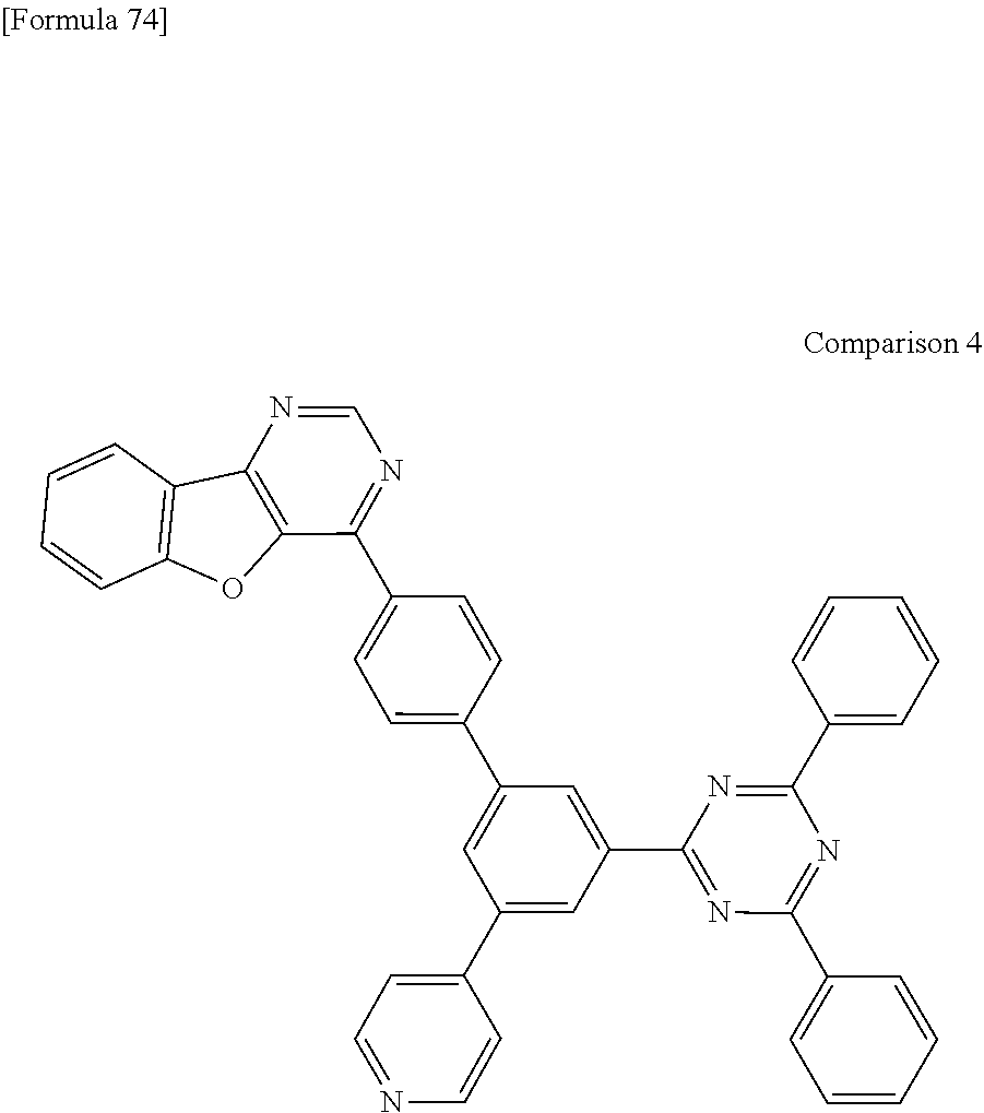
C1=CC(C2=CC(C3=CC=NC=C3)=CC(C3=NC(C4=CC=CC=C4)=NC(C4=CC=CC=C4)=N3)=C2)=CC=C1C1=NC=NC2=C1OC1=C2C=CC=C1
